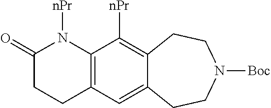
C12=C(C([nPr])=C3C(=C1)CCN([Boc])CC3)N([nPr])C(=O)CC2
